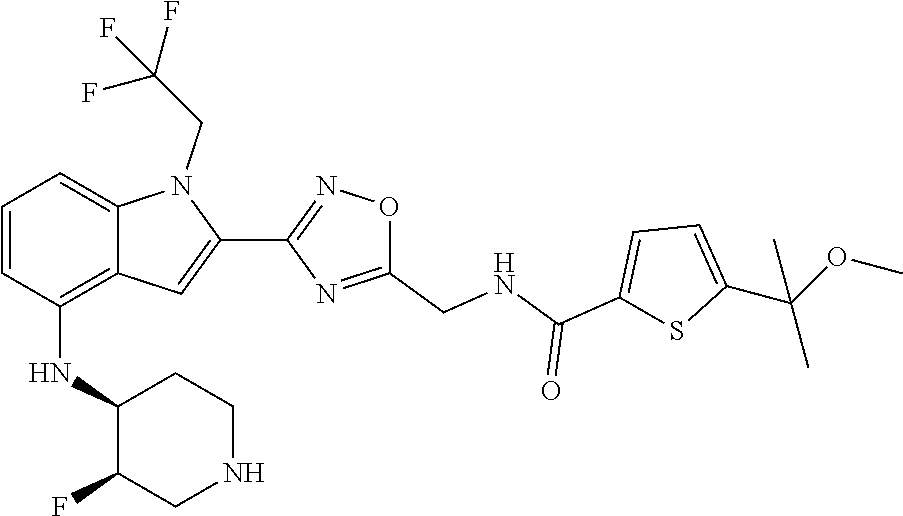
C1=C(C(C)(C)OC)SC(C(=O)NCC2=NC(C3=CC4=C(NC5C(F)CNCC5)C=CC=C4N3CC(F)(F)F)=NO2)=C1
